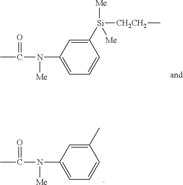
C1(C)=CC(N([Me])C(=O)C)=CC=C1.C1([Si]([CH2CH2]C)([Me])[Me])=CC(N([Me])C(=O)C)=CC=C1
